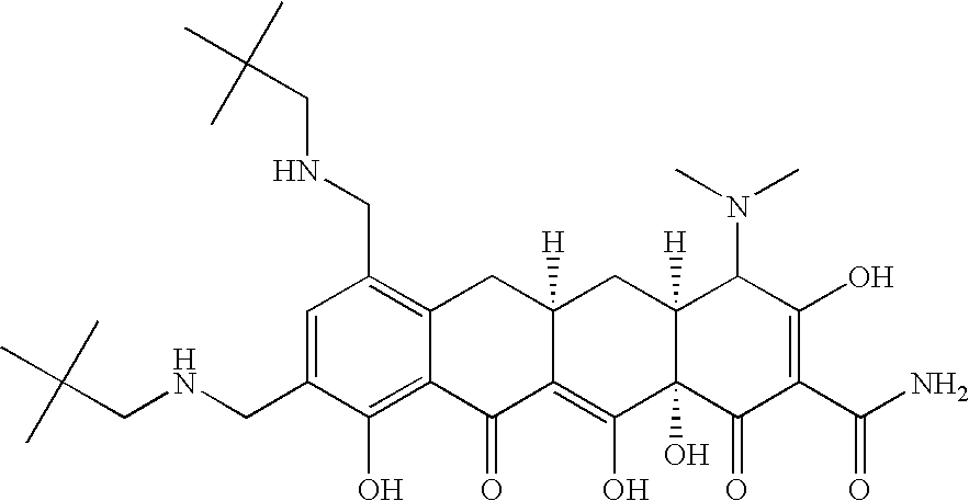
N(CC1=CC(CNCC(C)(C)C)=C2C(=C1O)C(=O)C1=C(O)C3(O)C([H])(CC1([H])C2)C(N(C)C)C(O)=C(C(N)=O)C3=O)CC(C)(C)C
